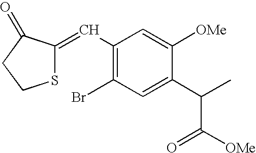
C1(C=C2SCCC2=O)=C(Br)C=C(C(C([OMe])=O)C)C([OMe])=C1
